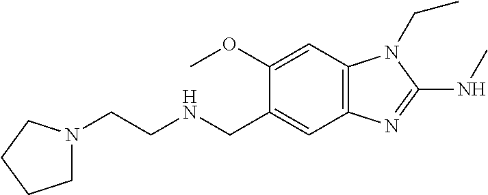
C1(OC)=CC2=C(C=C1CNCCN1CCCC1)N=C(NC)N2CC
